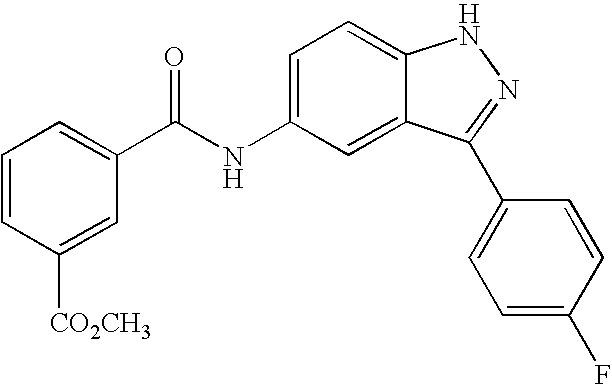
N(C1=CC=C2C(=C1)C(C1=CC=C(F)C=C1)=NN2)C(=O)C1=CC=CC([CO2CH3])=C1
